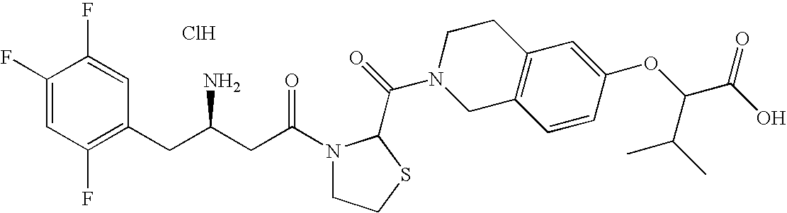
C1(F)=CC(F)=C(CC(CC(N2CCSC2C(=O)N2CC3=C(CC2)C=C(OC(C(O)=O)C(C)C)C=C3)=O)N)C=C1F.Cl
